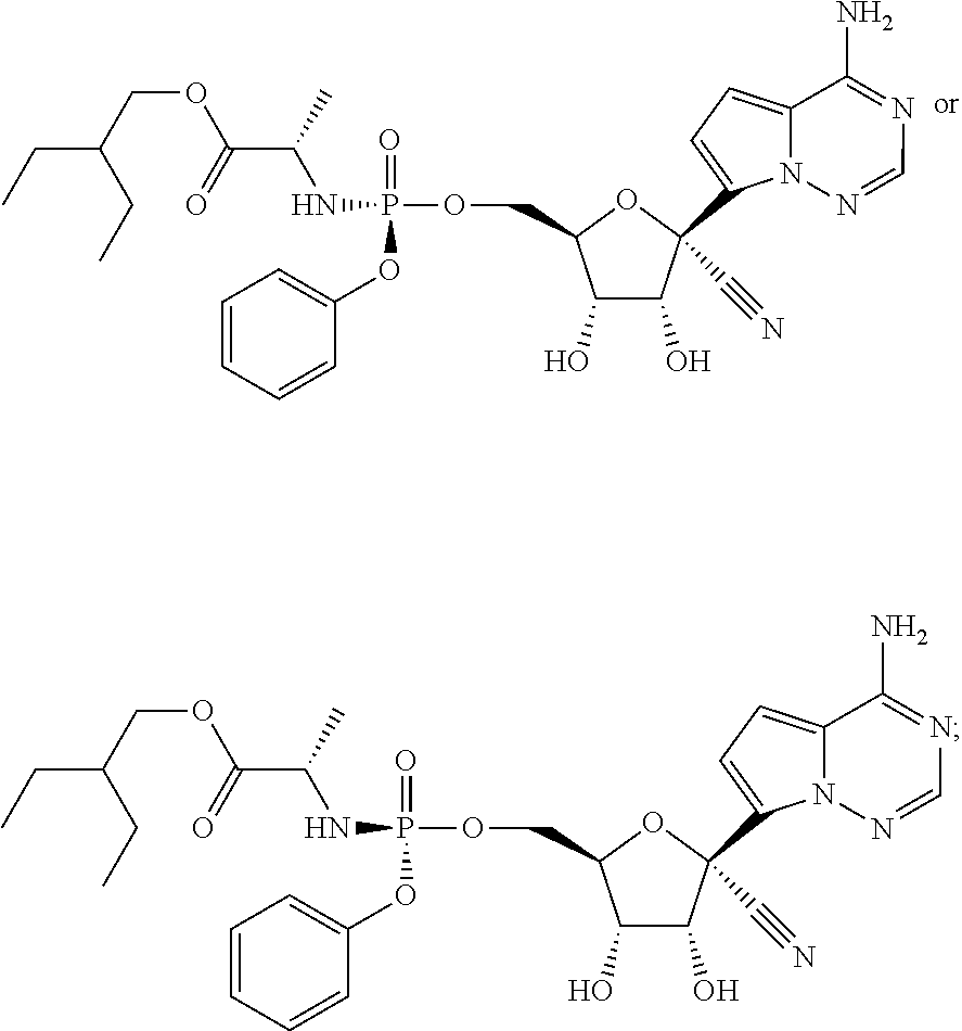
C1(O)C(O)C(C2=CC=C3N2N=CN=C3N)(C#N)OC1COP(=O)(OC1=CC=CC=C1)NC(C(OCC(CC)CC)=O)C.C1(O)C(O)C(C2=CC=C3N2N=CN=C3N)(C#N)OC1COP(=O)(OC1=CC=CC=C1)NC(C(OCC(CC)CC)=O)C
